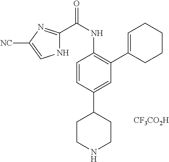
N1C(C(NC2=C(C3=CCCCC3)C=C(C3CCNCC3)C=C2)=O)=NC([NC])=C1.[CF3CO2H]
